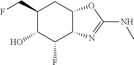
C1(CF)C(O)C(F)C2C(C1)OC(NC)=N2
